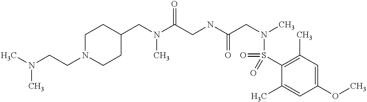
C1(CN(C(CNC(CN(C)S(C2=C(C)C=C(OC)C=C2C)(=O)=O)=O)=O)C)CCN(CCN(C)C)CC1
